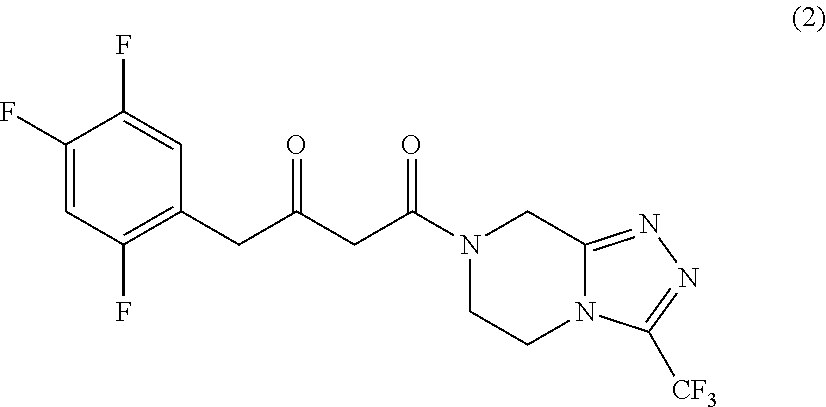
C1(F)=CC(F)=C(CC(=O)CC(=O)N2CCN3C(=NN=C3[CF3])C2)C=C1F
